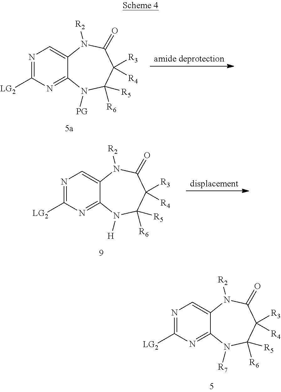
N1=C([LG2])N=C2C(=C1)N([R2])C(=O)C([R3])([R4])C([R6])([R5])N2[R7].N1=C([LG2])N=C2C(=C1)N([R2])C(=O)C([R3])([R4])C([R6])([R5])N2[PG].N1=C([LG2])N=C2C(=C1)N([R2])C(=O)C([R3])([R4])C([R6])([R5])N2[H]
